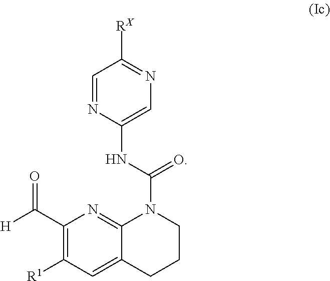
C1=NC(NC(N2C3=NC(C([H])=O)=C([R1])C=C3CCC2)=O)=CN=C1[RX]
